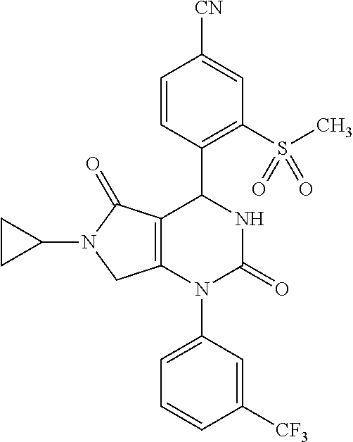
C12=C(N(C3=CC=CC([CF3])=C3)C(=O)NC1C1=C(S(C)(=O)=O)C=C([CN])C=C1)CN(C1CC1)C2=O
